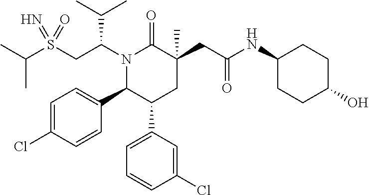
C(C)(C)S(CC(N1C(=O)C(CC(NC2CCC(O)CC2)=O)(C)CC(C2=CC=CC(Cl)=C2)C1C1=CC=C(Cl)C=C1)C(C)C)(=N)=O
